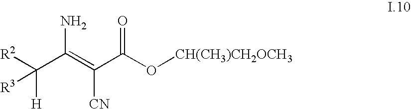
C(=C(C(O[CH(CH3)CH2OCH3])=O)[CN])(C([H])([R3])[R2])N
